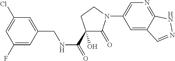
C1(N2C(=O)C(O)(C(NCC3=CC(Cl)=CC(F)=C3)=O)CC2)=CN=C2C(=C1)C=NN2
